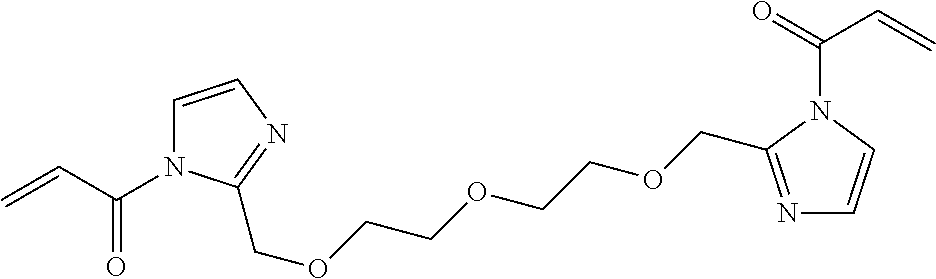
C1=CN=C(COCCOCCOCC2=NC=CN2C(=O)C=C)N1C(C=C)=O
